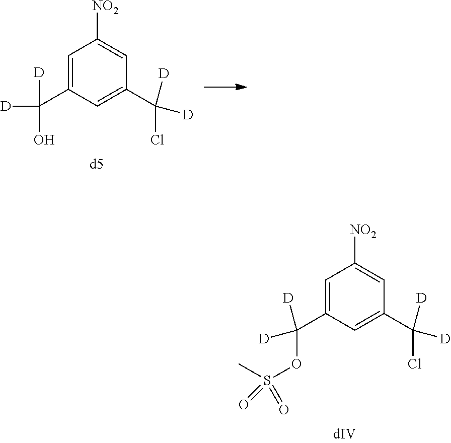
C1=C(C([D])(OS(C)(=O)=O)[D])C=C(C([D])(Cl)[D])C=C1[NO2].C1=C(C([D])(O)[D])C=C(C([D])(Cl)[D])C=C1[NO2]
